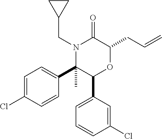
C1=C(Cl)C=CC(C2(C)C(C3=CC=CC(Cl)=C3)OC(CC=C)C(=O)N2CC2CC2)=C1
